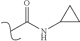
O=C(NC1CC1)C
